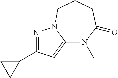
N1=C(C2CC2)C=C2N1CCCC(=O)N2C
